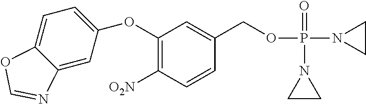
C1(OC2=CC=C3C(=C2)N=CO3)=C([O2N])C=CC(COP(N2CC2)(=O)N2CC2)=C1
